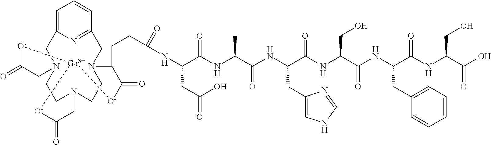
O=C1[O-][Ga]2[O-]C(=O)CN3CCN(C1)CC1=CC=CC(=N1)CN(CC3)C(CCC(NC(CC(=O)O)C(=O)NC(C)C(=O)NC(CC1=CNC=N1)C(=O)NC(C(NC(C(NC(C(O)=O)CO)=O)CC1=CC=CC=C1)=O)CO)=O)C(=O)[O-]2
